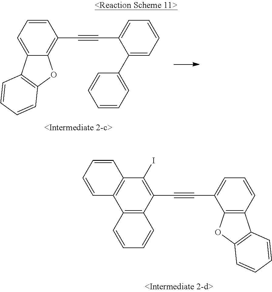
C1=CC=C2C(=C1C#CC1=CC=CC=C1C1=CC=CC=C1)OC1=C2C=CC=C1.C1=C(C#CC2=C(I)C3=C(C4=C2C=CC=C4)C=CC=C3)C2=C(C=C1)C1=C(O2)C=CC=C1
